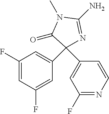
C1(F)=CC(F)=CC(C2(C3=CC(F)=NC=C3)N=C(N)N(C)C2=O)=C1
